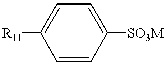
[R11]C1=CC=C([SO3M])C=C1
